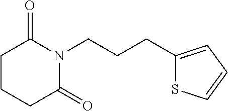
C1CCC(=O)N(CCCC2=CC=CS2)C1=O
